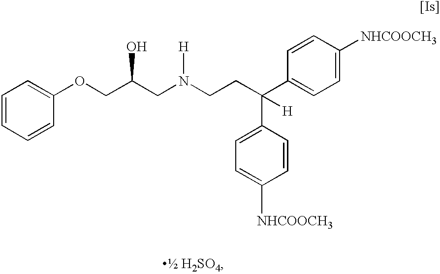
C1=CC=CC(OCC(CN(CCC(C2=CC=C([NHCOOCH3])C=C2)(C2=CC=C([NHCOOCH3])C=C2)[H])[H])O)=C1
